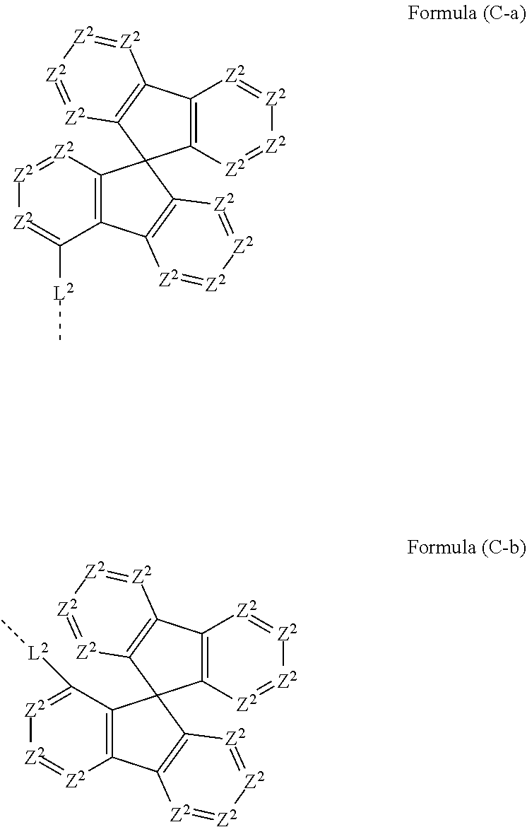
[Z2]1=[Z2]C2=C(C([L2]C)=[Z2]1)C1=C([Z2]=[Z2][Z2]=[Z2]1)C21C2=C([Z2]=[Z2][Z2]=[Z2]2)C2=C1[Z2]=[Z2][Z2]=[Z2]2.[Z2]1=C([L2]C)C2=C([Z2]=[Z2]1)C1=C([Z2]=[Z2][Z2]=[Z2]1)C21C2=C([Z2]=[Z2][Z2]=[Z2]2)C2=C1[Z2]=[Z2][Z2]=[Z2]2
